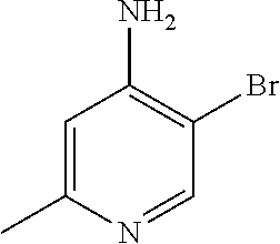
C1=C(C)N=CC(Br)=C1N
